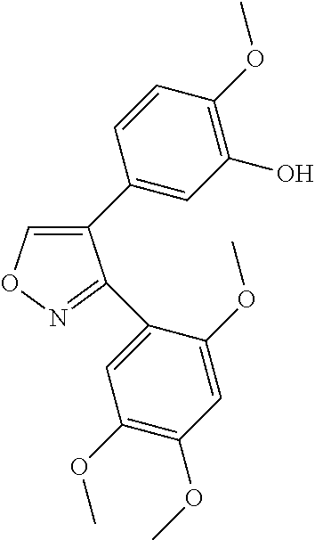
C1(C2=CC(O)=C(OC)C=C2)=CON=C1C1=CC(OC)=C(OC)C=C1OC
